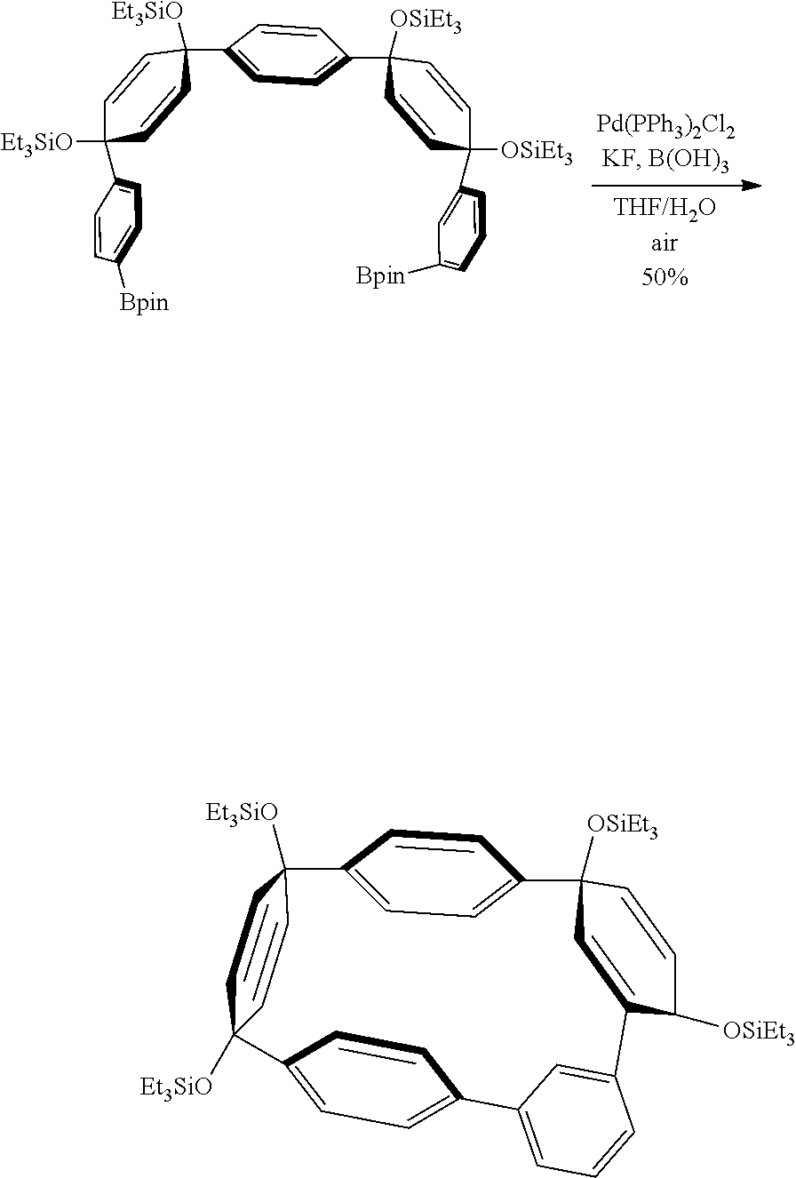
C1(C2([Et3SiO])C=CC([Et3SiO])(C3=CC=C(C4([OSiEt3])C=CC([OSiEt3])(C5=CC([Bpin])=CC=C5)C=C4)C=C3)C=C2)=CC=C([Bpin])C=C1.[Et3SiO]C12C3=CC=C(C=C3)C3([OSiEt3])C=C(C([OSiEt3])C=C3)C3=CC(=CC=C3)C3=CC=C(C=C3)C([Et3SiO])(C=C1)C=C2
